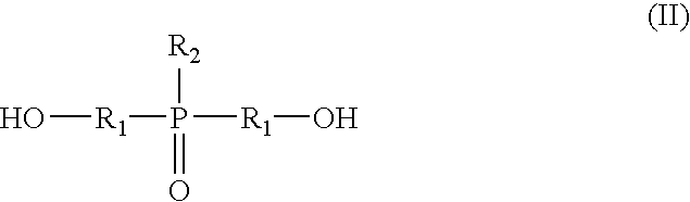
O[R1]P([R2])([R1]O)=O
